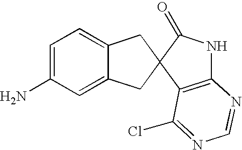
C1=C(N)C=C2C(=C1)CC1(C2)C(=O)NC2=C1C(Cl)=NC=N2
